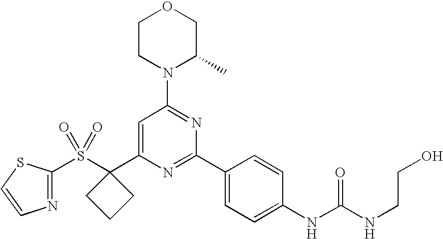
S(C1(C2=CC(N3C(C)COCC3)=NC(C3=CC=C(NC(NCCO)=O)C=C3)=N2)CCC1)(=O)(=O)C1=NC=CS1
